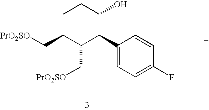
C1C(C[PrO2SO])C(C[PrO2SO])C(C2=CC=C(F)C=C2)C(O)C1
